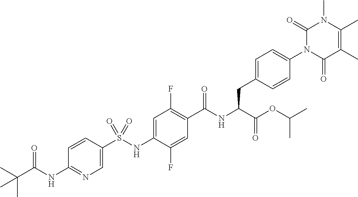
C1=C(S(NC2=CC(F)=C(C(NC(C(=O)OC(C)C)CC3=CC=C(N4C(=O)C(C)=C(C)N(C)C4=O)C=C3)=O)C=C2F)(=O)=O)C=CC(NC(C(C)(C)C)=O)=N1
